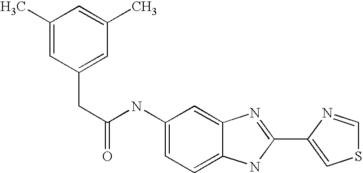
C1=C2C(=CC=C1NC(CC1=CC(C)=CC(C)=C1)=O)NC(C1=CSC=N1)=N2
